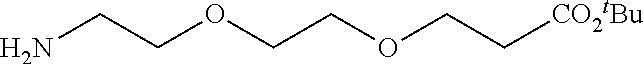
NCCOCCOCC[CO2tBu]
